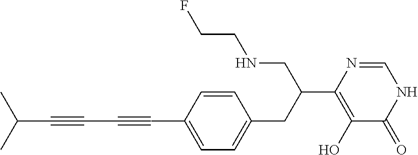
C1(C#CC#CC(C)C)=CC=C(CC(C2=C(O)C(=O)NC=N2)CNCCF)C=C1
